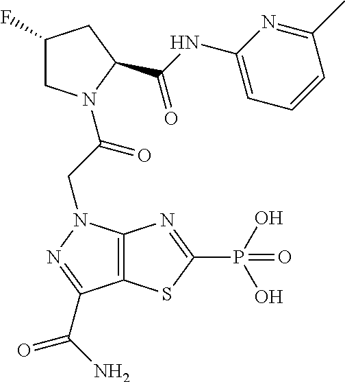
C1(F)CN(C(CN2C3=C(C(C(N)=O)=N2)SC(P(=O)(O)O)=N3)=O)C(C(=O)NC2=CC=CC(C)=N2)C1
